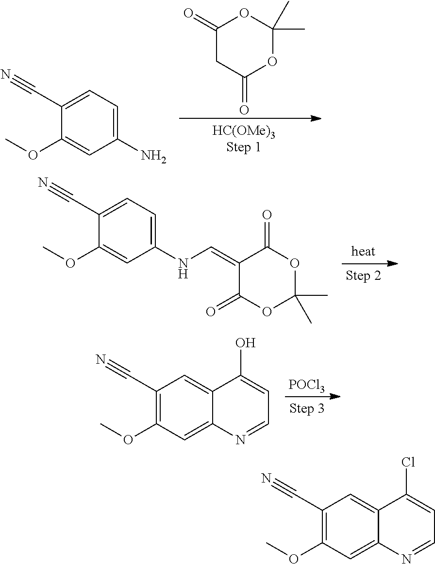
C1(C#N)=CC=C(NC=C2C(=O)OC(C)(C)OC2=O)C=C1OC.C1(=O)CC(=O)OC(C)(C)O1.C1(C#N)=CC=C(N)C=C1OC.[POCl3].C1(C#N)=C(OC)C=C2C(=C1)C(O)=CC=N2.C1(C#N)=C(OC)C=C2C(=C1)C(Cl)=CC=N2
